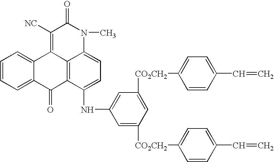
C1=C2C(=CC=C1)C1=C([NC])C(=O)N(C)C3=CC=C(NC4=CC([CO2CH2]C5=CC=C(C=C)C=C5)=CC([CO2CH2]C5=CC=C(C=C)C=C5)=C4)C(=C13)C2=O
